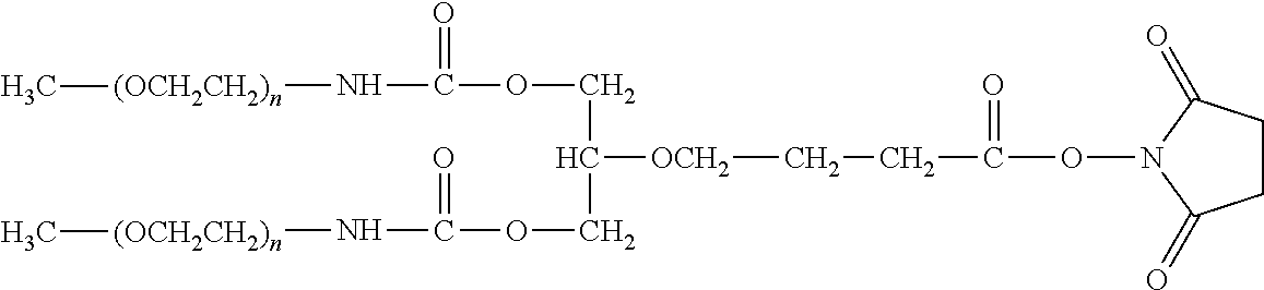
O(N1C(=O)CCC1=O)C(=O)CC[OCH2]C(COC(N[(OCH2CH2)n]C)=O)COC(N[(OCH2CH2)n]C)=O
